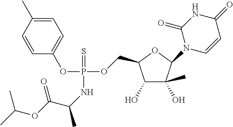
C1(O)C(O)(C)C(N2C=CC(=O)NC2=O)OC1COP(OC1=CC=C(C)C=C1)(=S)NC(C)C(OC(C)C)=O
